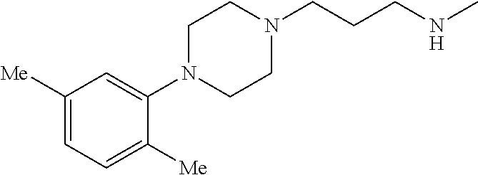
C1([Me])=CC=C([Me])C(N2CCN(CCCNC)CC2)=C1
